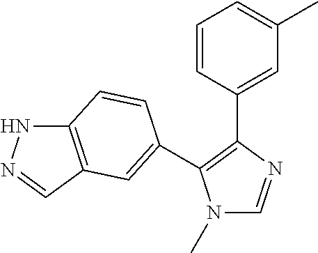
N1(C)C=NC(C2=CC(C)=CC=C2)=C1C1=CC2=C(NN=C2)C=C1
